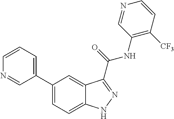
C1=CN=CC(C2=CC=C3C(=C2)C(C(NC2=C([CF3])C=CN=C2)=O)=NN3)=C1
